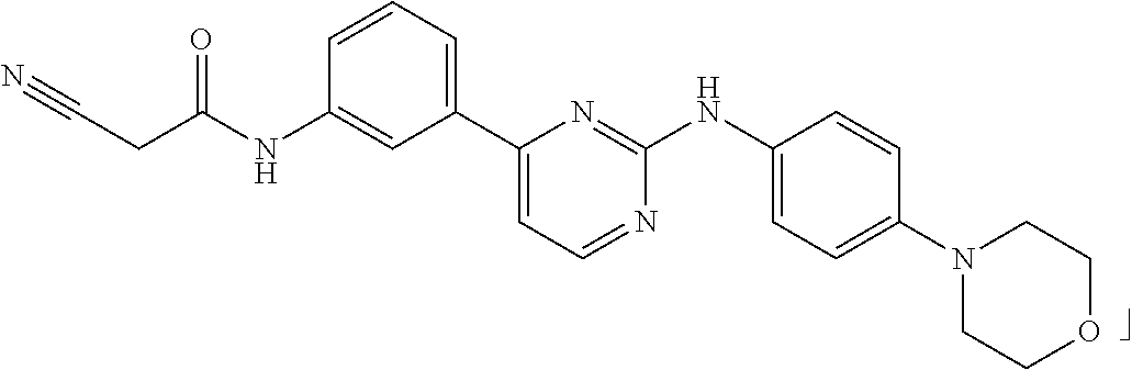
C1(C2=CC=NC(NC3=CC=C(N4CCOCC4)C=C3)=N2)=CC=CC(NC(CC#N)=O)=C1
